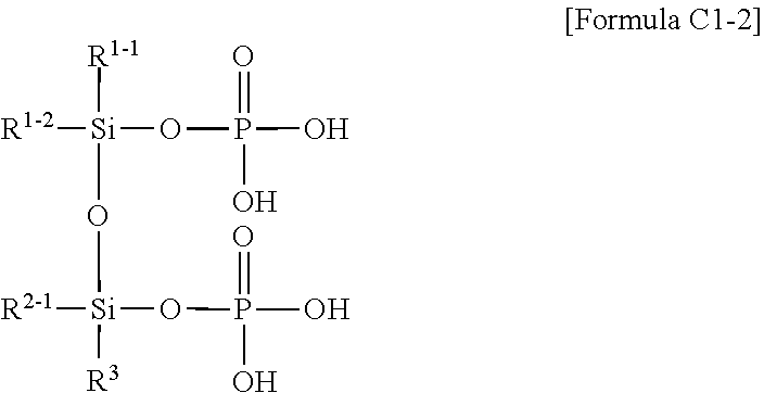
[Si]([R1-1])(O[Si]([R3])(OP(O)(O)=O)[R2-1])([R1-2])OP(O)(=O)O
